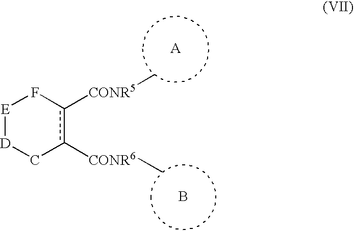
B.[E]1[D]Cc([CONR6]C)c([CONR5]C)F1
